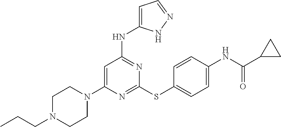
N1=C(SC2=CC=C(NC(C3CC3)=O)C=C2)N=C(NC2=CC=NN2)C=C1N1CCN(CCC)CC1
